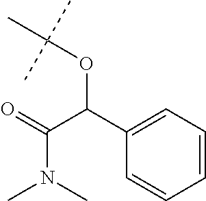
C1=CC=C(C(C(=O)N(C)C)OC(C)(C)C)C=C1
